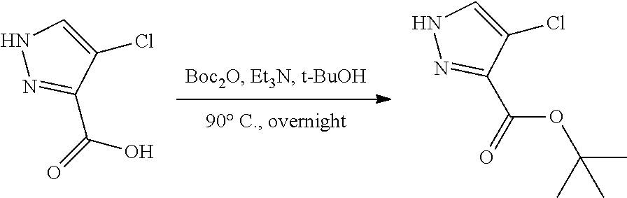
C(=O)(O)C1=NNC=C1Cl.C1=C(Cl)C(C(=O)OC(C)(C)C)=NN1
